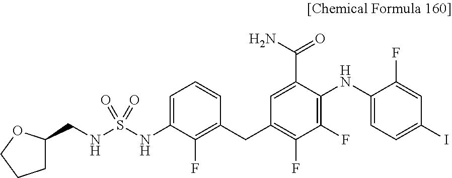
C1=C(NS(NCC2CCCO2)(=O)=O)C(F)=C(CC2=C(F)C(F)=C(NC3=CC=C(I)C=C3F)C(C(N)=O)=C2)C=C1
